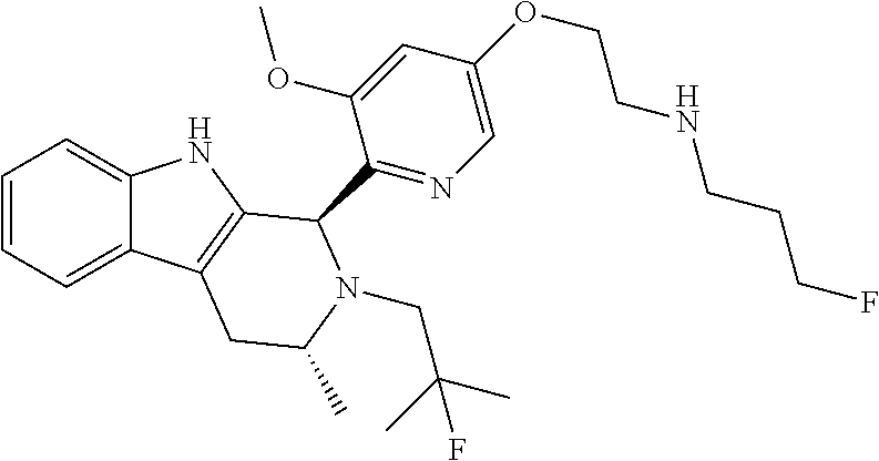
C1=CC=C2C(=C1)NC1=C2CC(C)N(CC(C)(C)F)C1C1=NC=C(OCCNCCCF)C=C1OC
